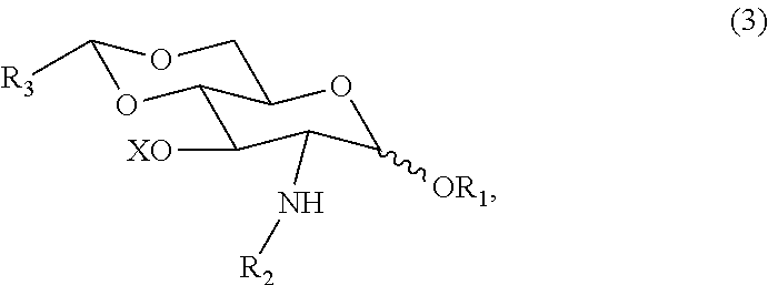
C1([R3])OC2C([XO])C(N[R2])C([OR1])OC2CO1
